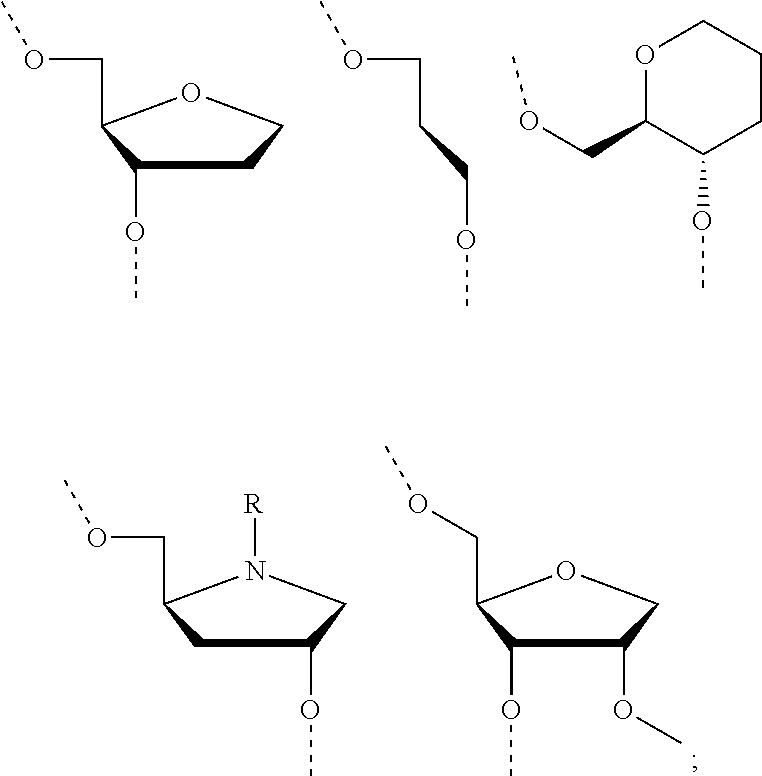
C1(OC)CCOC1COC.C(COC)COC.C1(OC)C(COC)OCCC1.C1(OC)C(OC)COC1COC.C1C(COC)N([R])CC1OC
